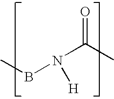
CBN(C(C)=O)[H]
